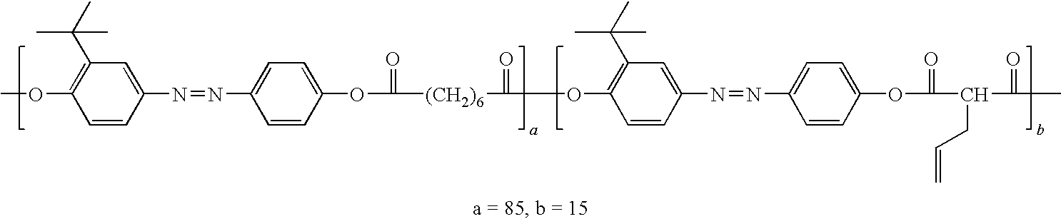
O(C1=C(C(C)(C)C)C=C(N=NC2=CC=C(OC([(CH2)6]C(OC3=C(C(C)(C)C)C=C(N=NC4=CC=C(OC(C(C(C)=O)CC=C)=O)C=C4)C=C3)=O)=O)C=C2)C=C1)C
